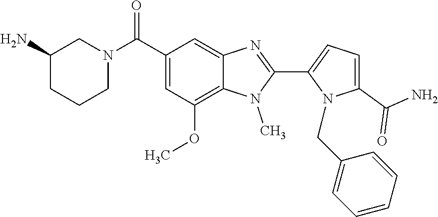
C1=C(C(=O)N)N(CC2=CC=CC=C2)C(C2=NC3=CC(C(N4CCCC(N)C4)=O)=CC(OC)=C3N2C)=C1
